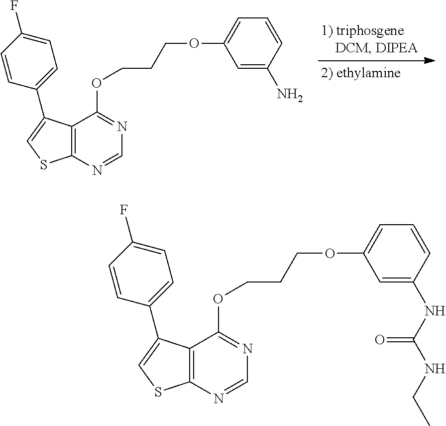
C12=C(N=CN=C1OCCCOC1=CC=CC(N)=C1)SC=C2C1=CC=C(F)C=C1.C12=C(N=CN=C1OCCCOC1=CC=CC(NC(NCC)=O)=C1)SC=C2C1=CC=C(F)C=C1
